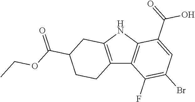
C12=C(NC3=C1C(F)=C(Br)C=C3C(=O)O)CC(C(OCC)=O)CC2
